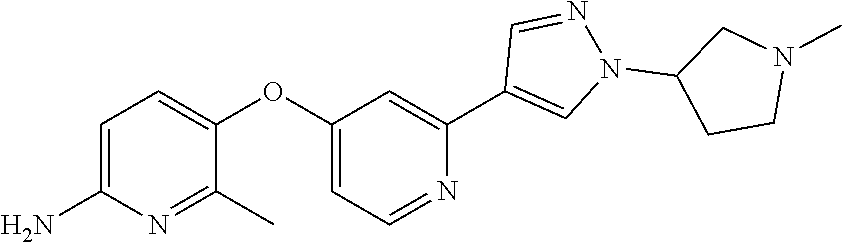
C1=C(N)N=C(C)C(OC2=CC=NC(C3=CN(C4CCN(C)C4)N=C3)=C2)=C1
